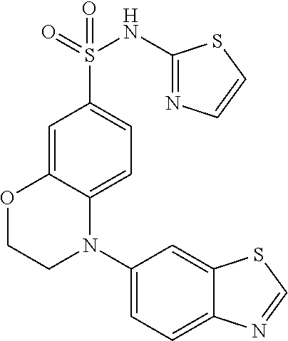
S(C1=CC=C2C(=C1)OCCN2C1=CC=C2C(=C1)SC=N2)(=O)(=O)NC1=NC=CS1
